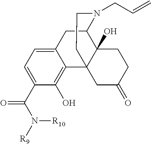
C12=CC=C(C(N([R10])[R9])=O)C(O)=C1C13C(O)(C(C2)N(CC=C)CC1)CCC(=O)C3
